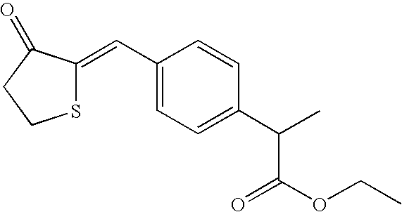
S1C(=CC2=CC=C(C(C)C(OCC)=O)C=C2)C(=O)CC1
